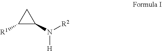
C1([R1])C(N([R2])[H])C1
